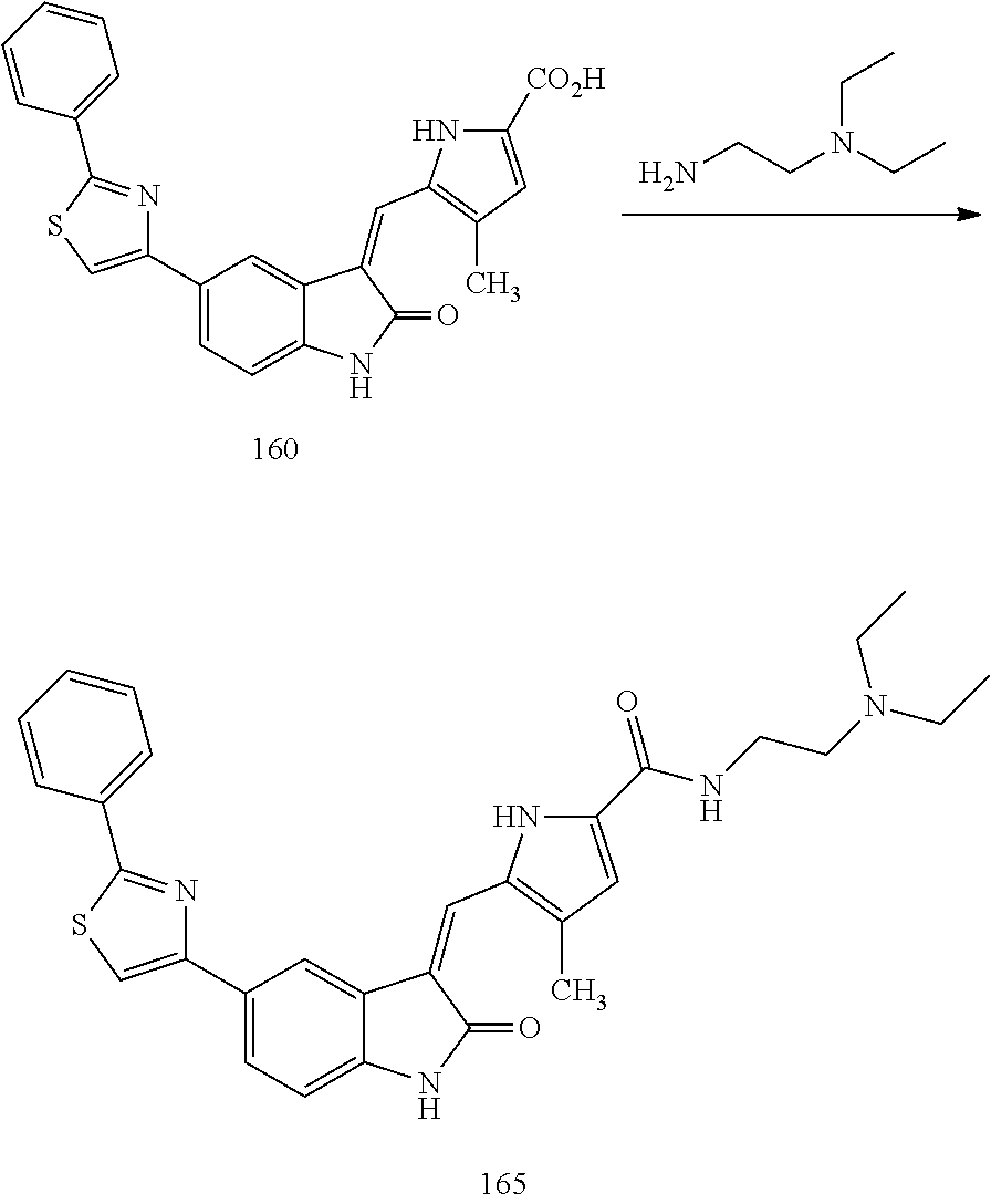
C1(C2=CC=C3C(=C2)C(=CC2=C(C)C=C([CO2H])N2)C(=O)N3)=CSC(C2=CC=CC=C2)=N1.NCCN(CC)CC.C1(C2=CC=C3C(=C2)C(=CC2=C(C)C=C(C(NCCN(CC)CC)=O)N2)C(=O)N3)=CSC(C2=CC=CC=C2)=N1
